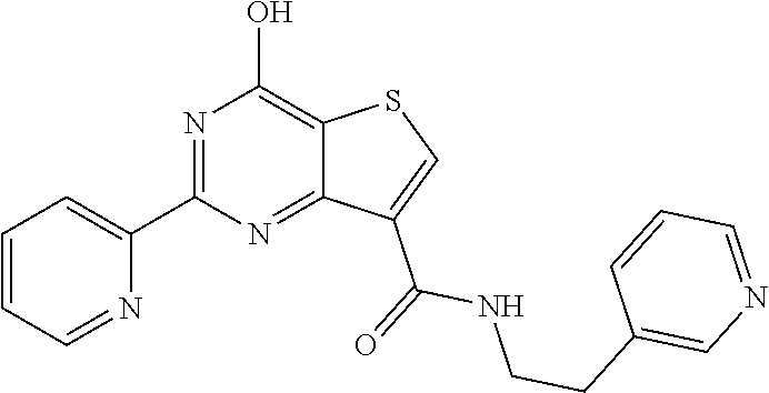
C1(C2=CC=CC=N2)=NC(O)=C2C(=N1)C(C(=O)NCCC1=CN=CC=C1)=CS2
